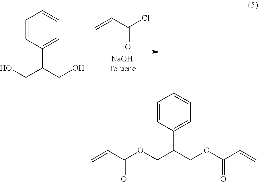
C=CC(=O)Cl.C1=CC(C(CO)CO)=CC=C1.C1=CC(C(COC(=O)C=C)COC(=O)C=C)=CC=C1
